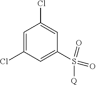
C1=C(Cl)C=C(S(=O)(=O)[Q])C=C1Cl
